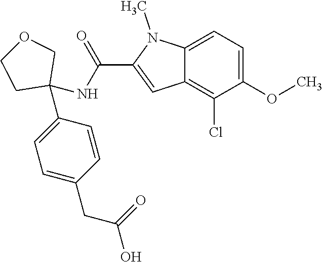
C1=C2C(=C(Cl)C(OC)=C1)C=C(C(NC1(C3=CC=C(CC(=O)O)C=C3)COCC1)=O)N2C
